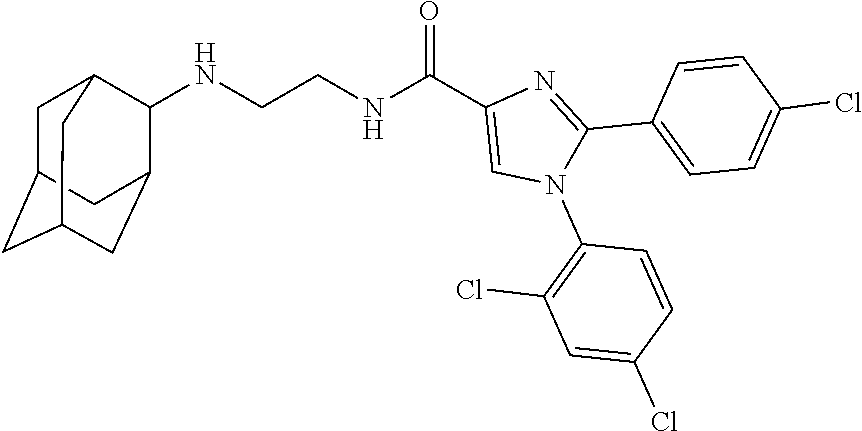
N(CCNC(C1=CN(C2=C(Cl)C=C(Cl)C=C2)C(C2=CC=C(Cl)C=C2)=N1)=O)C1C2CC3CC(CC1C3)C2
